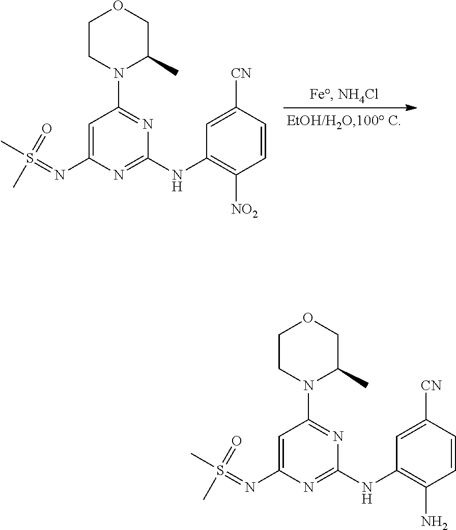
S(=NC1=CC(N2C(C)COCC2)=NC(NC2=C([NO2])C=CC([CN])=C2)=N1)(C)(=O)C.S(=NC1=CC(N2C(C)COCC2)=NC(NC2=C(N)C=CC([CN])=C2)=N1)(C)(=O)C
